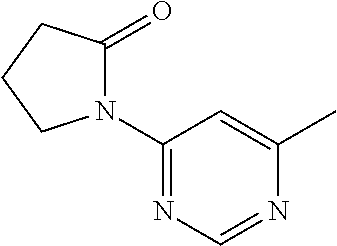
C1(N2C(=O)CCC2)=NC=NC(C)=C1
